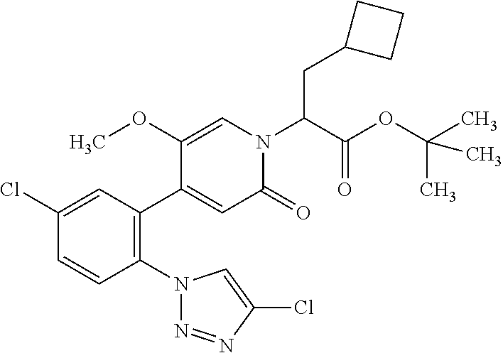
C1(Cl)=CC(C2=CC(=O)N(C(C(OC(C)(C)C)=O)CC3CCC3)C=C2OC)=C(N2N=NC(Cl)=C2)C=C1
